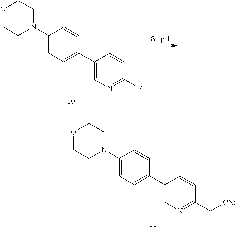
C1(N2CCOCC2)=CC=C(C2=CN=C(F)C=C2)C=C1.C1(N2CCOCC2)=CC=C(C2=CN=C(C[CN])C=C2)C=C1
